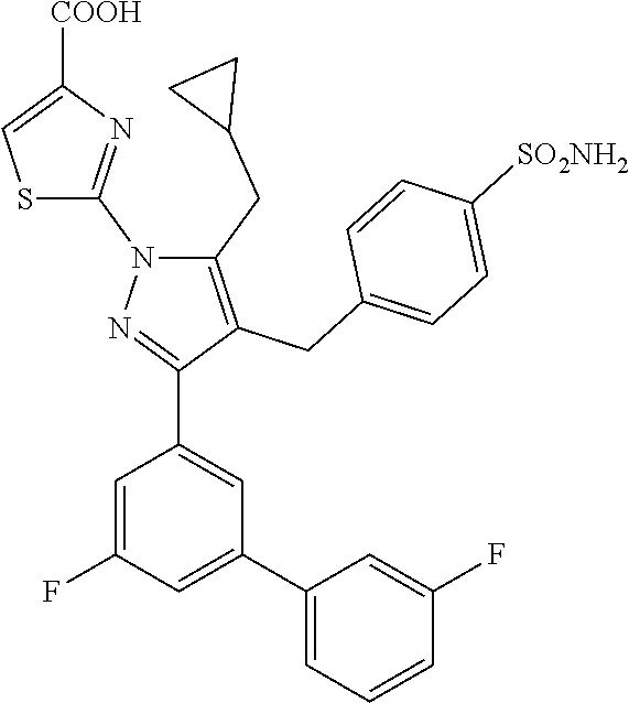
C1=C(F)C=C(C2=CC=CC(F)=C2)C=C1C1=NN(C2=NC([COOH])=CS2)C(CC2CC2)=C1CC1=CC=C([SO2NH2])C=C1
